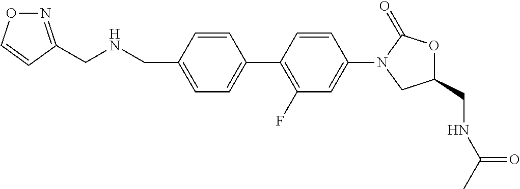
C1=C(CNCC2=NOC=C2)C=CC(C2=C(F)C=C(N3CC(CNC(=O)C)OC3=O)C=C2)=C1
